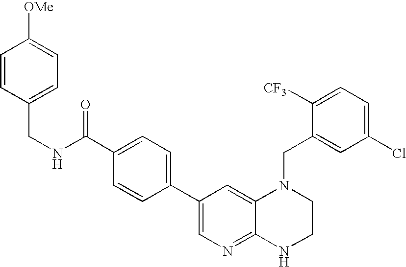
C1(C2=CC=C(C(NCC3=CC=C([OMe])C=C3)=O)C=C2)=CN=C2C(=C1)N(CC1=CC(Cl)=CC=C1[CF3])CCN2
